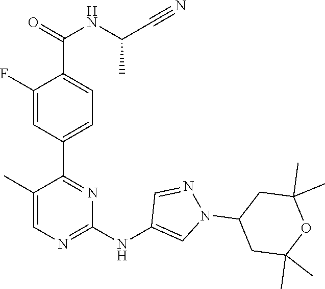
C1(C2=NC(NC3=CN(C4CC(C)(C)OC(C)(C)C4)N=C3)=NC=C2C)=CC=C(C(=O)NC(C#N)C)C(F)=C1
